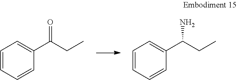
C1=CC=CC(C(CC)=O)=C1.C1=CC=CC(C(CC)N)=C1
